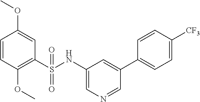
C1=CC(OC)=C(S(NC2=CN=CC(C3=CC=C([CF3])C=C3)=C2)(=O)=O)C=C1OC
